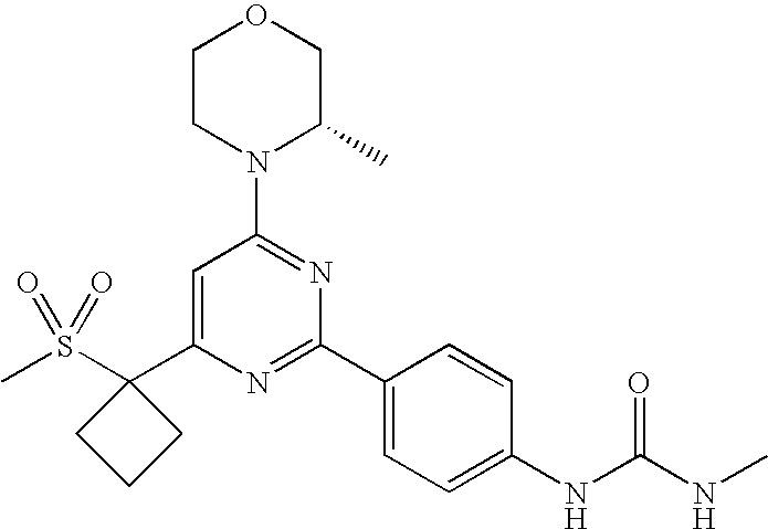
CS(C1(C2=CC(N3C(C)COCC3)=NC(C3=CC=C(NC(NC)=O)C=C3)=N2)CCC1)(=O)=O
